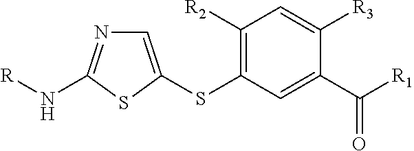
C1([R2])=C(SC2=CN=C(N[R])S2)C=C(C([R1])=O)C([R3])=C1
